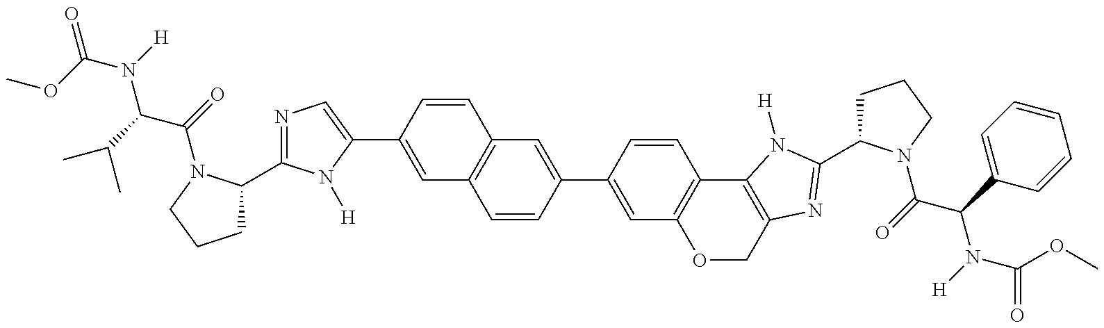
O=C(OC)N([H])C(C(C)C)C(=O)N1C(C2=NC=C(C3=CC4=C(C=C3)C=C(C3=CC5=C(C=C3)C3=C(CO5)N=C(C5CCCN5C(C(N(C(=O)OC)[H])C5=CC=CC=C5)=O)N3[H])C=C4)N2[H])CCC1
